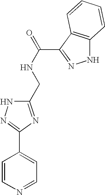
C1=CN=CC=C1C1=NNC(CNC(=O)C2=NNC3=C2C=CC=C3)=N1
